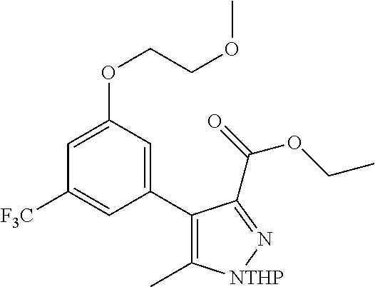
C1=C(OCCOC)C=C(C2=C(C)[NTHP]N=C2C(OCC)=O)C=C1[F3C]
